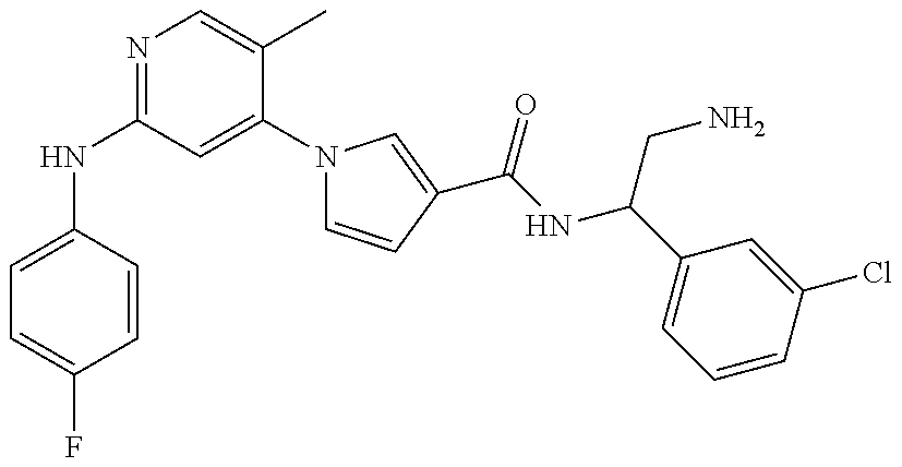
N(C1=NC=C(C)C(N2C=CC(C(NC(C3=CC=CC(Cl)=C3)CN)=O)=C2)=C1)C1=CC=C(F)C=C1
